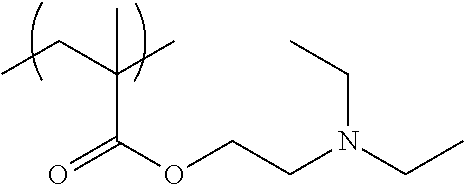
CCC(C)(C(OCCN(CC)CC)=O)C
